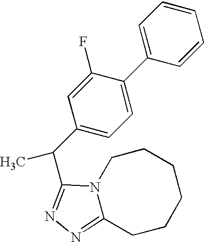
C1=CC=C(C2=CC=C(C(C)C3=NN=C4CCCCCCN43)C=C2F)C=C1
